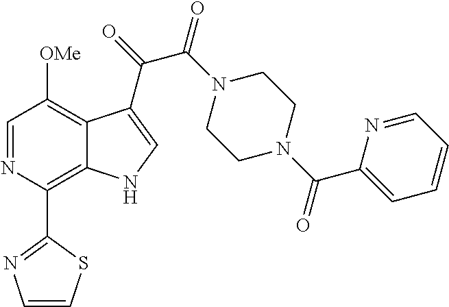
C1=NC(C2=NC=CS2)=C2C(=C1[OMe])C(C(=O)C(N1CCN(C(C3=CC=CC=N3)=O)CC1)=O)=CN2
